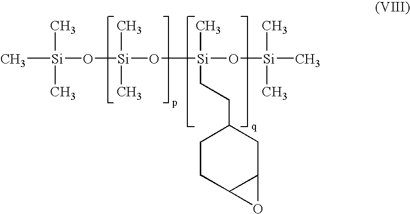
C[Si](C)(C)O[Si](C)(C)O[Si](C)(CCC1CCC2C(C1)O2)O[Si](C)(C)C
